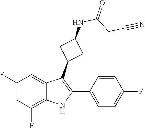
C(C#N)C(NC1CC(C2=C(C3=CC=C(F)C=C3)NC3=C(F)C=C(F)C=C23)C1)=O
